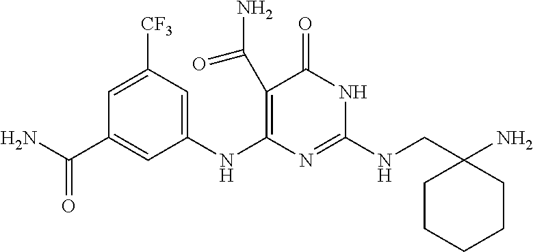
C1(C(N)=O)=C(NC2=CC([CF3])=CC(C(N)=O)=C2)N=C(NCC2(N)CCCCC2)NC1=O
